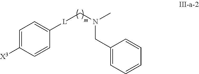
C1=C([X3])C=CC([L]CN(C)CC2=CC=CC=C2)=C1
